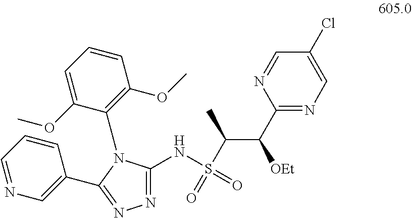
N(S(C(C)C([OEt])C1=NC=C(Cl)C=N1)(=O)=O)C1=NN=C(C2=CN=CC=C2)N1C1=C(OC)C=CC=C1OC
